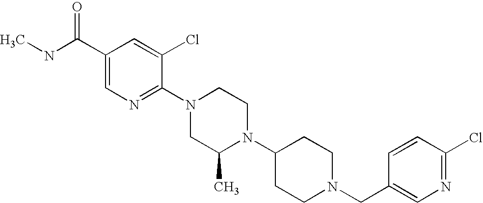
C1(Cl)=NC=C(CN2CCC(N3C(C)CN(C4=NC=C(C(NC)=O)C=C4Cl)CC3)CC2)C=C1
